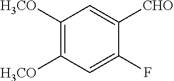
C1([H3CO])=C([H3CO])C=C(F)C([CHO])=C1
